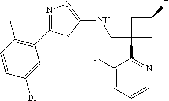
C1(CNC2=NN=C(C3=C(C)C=CC(Br)=C3)S2)(C2=NC=CC=C2F)CC(F)C1
